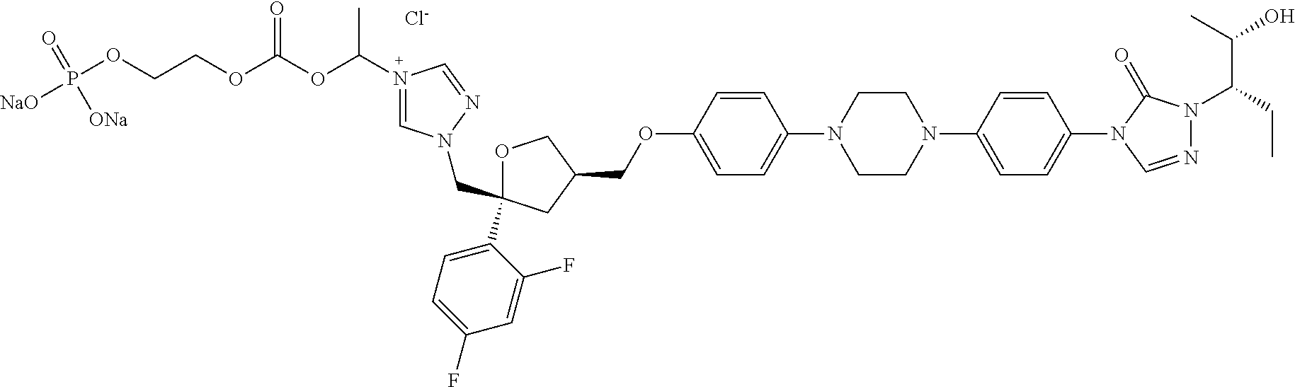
N1(C(OC(OCCOP([NaO])(=O)[ONa])=O)C)=CN(CC2(C3=CC=C(F)C=C3F)OCC(COC3=CC=C(N4CCN(C5=CC=C(N6C=NN(C(CC)C(O)C)C6=O)C=C5)CC4)C=C3)C2)N=C1.[Cl-]
